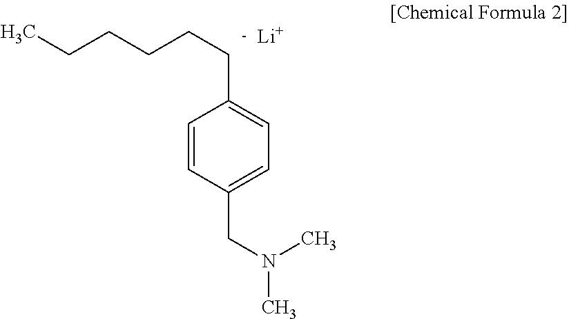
C1=C(CN(C)C)C=CC(CCCCCC)=C1.[Li]
